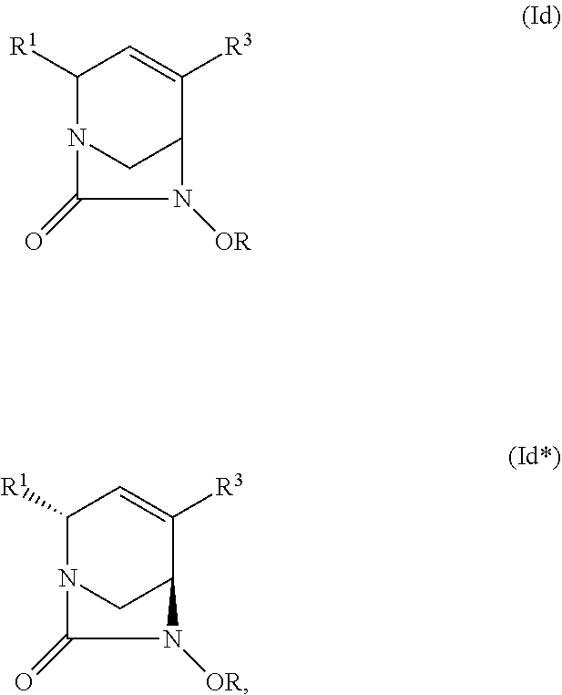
C1([R1])N2CC(C([R3])=C1)N([OR])C2=O.C1([R1])N2CC(C([R3])=C1)N([OR])C2=O
